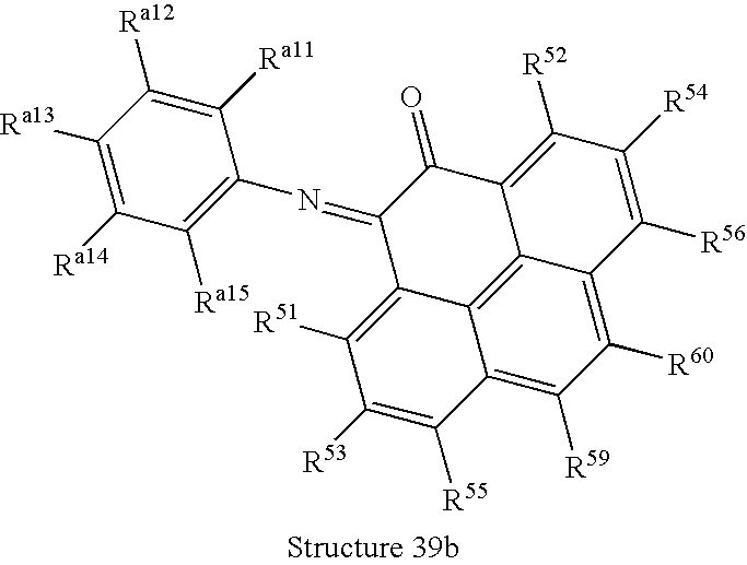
C12=C([R59])C([R60])=C3C4=C1C(=C([R51])C([R53])=C2[R55])C(=NC1=C([Ra15])C([Ra14])=C([Ra13])C([Ra12])=C1[Ra11])C(=O)C4=C([R52])C([R54])=C3[R56]
